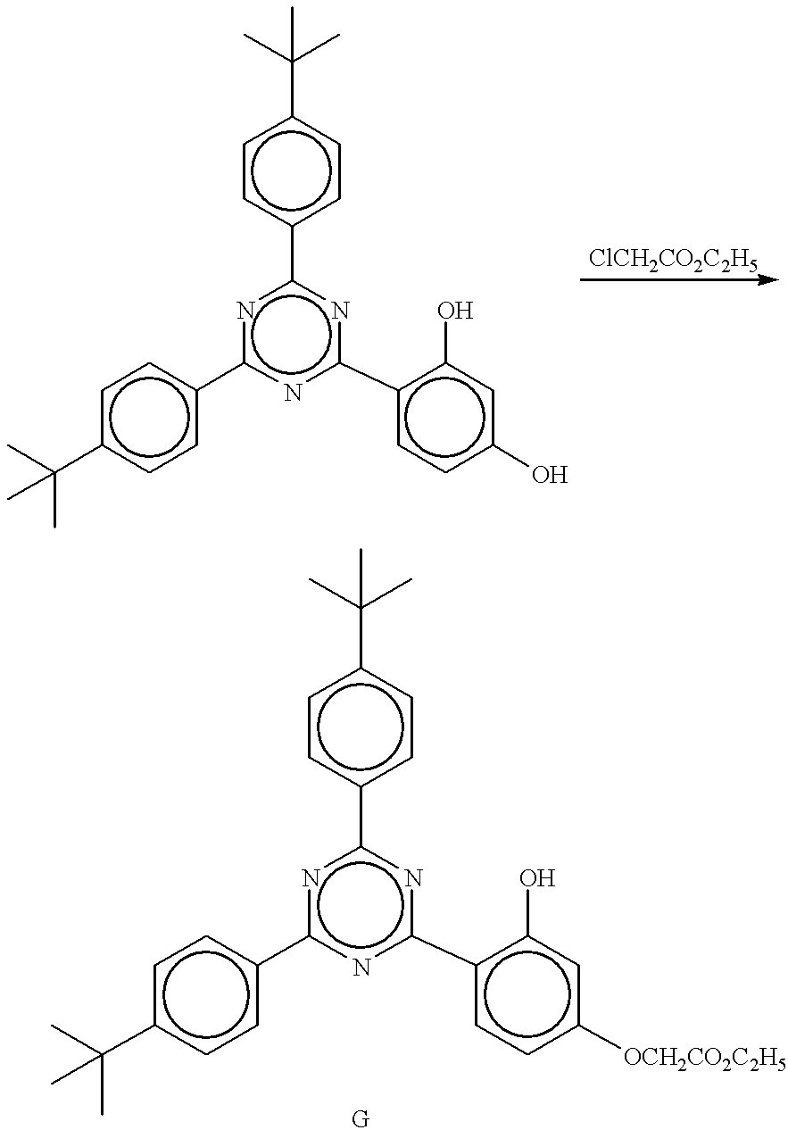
n1c(-c2ccc(C(C)(C)C)cc2)nc(-c2ccc(O)cc2O)nc1-c1ccc(C(C)(C)C)cc1.n1c(-c2ccc(C(C)(C)C)cc2)nc(-c2ccc([OCH2CO2C2H5])cc2O)nc1-c1ccc(C(C)(C)C)cc1.[G]
